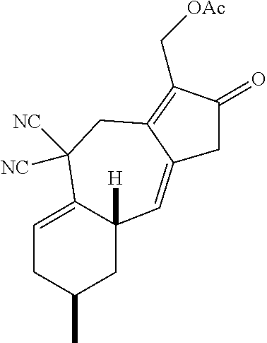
C1=C2C([H])(CC(C)C1)C=C1C(=C(C[OAc])C(=O)C1)CC2([NC])[NC]
